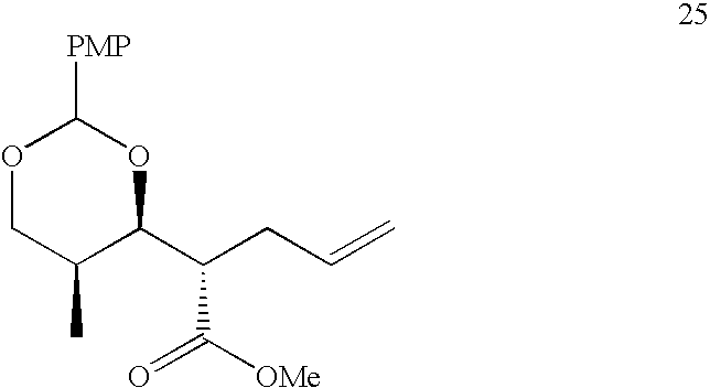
O1CC(C)C(C(CC=C)C([OMe])=O)OC1[PMP]
